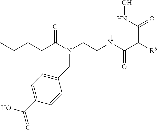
C1(CN(C(CCCC)=O)CCNC(C([R6])C(NO)=O)=O)=CC=C(C(=O)O)C=C1
